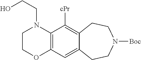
C(CN1CCOC2=C1C([cPr])=C1C(=C2)CCN([Boc])CC1)O
